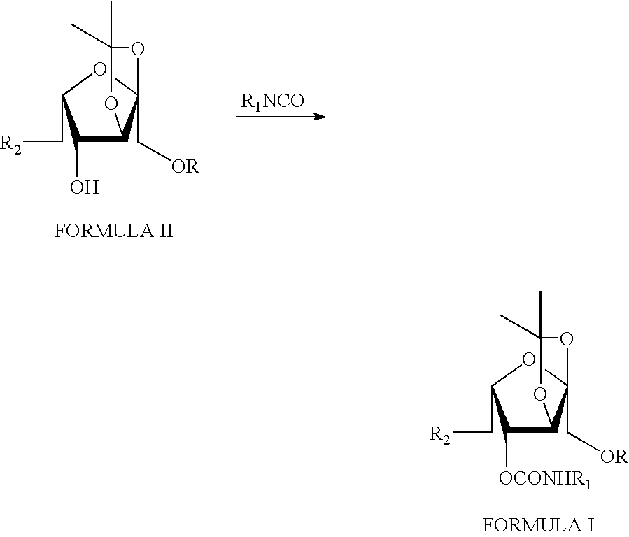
C1(O)C2C(C[OR])(OC1C[R2])OC(C)(C)O2.C1([OCONHR1])C2C(C[OR])(OC1C[R2])OC(C)(C)O2
